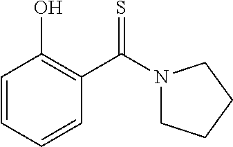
C1=CC=CC(C(N2CCCC2)=S)=C1O
